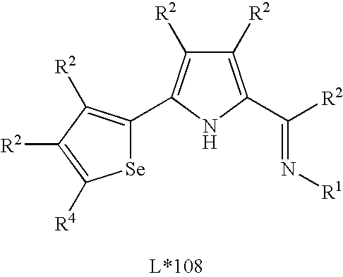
N(=C([R2])C1=C([R2])C([R2])=C(C2=C([R2])C([R2])=C([R4])[Se]2)N1)[R1]
